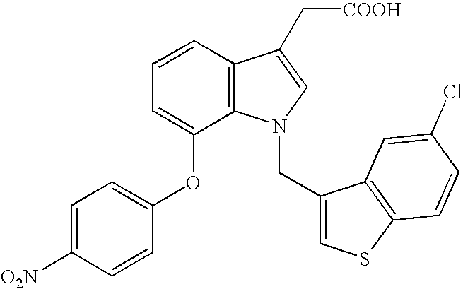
C1=C(OC2=CC=C([O2N])C=C2)C2=C(C=C1)C(C[COOH])=CN2CC1=CSC2=C1C=C(Cl)C=C2
